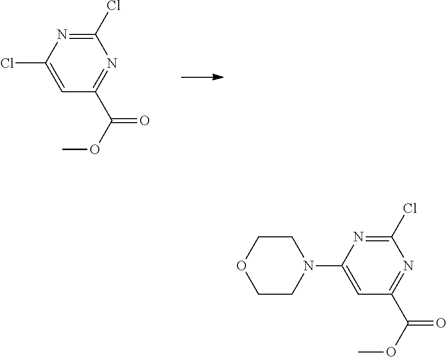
C1(Cl)=NC(Cl)=CC(C(OC)=O)=N1.C1(Cl)=NC(N2CCOCC2)=CC(C(OC)=O)=N1
